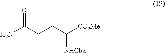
NC(CCC([CO2Me])[NHCbz])=O
